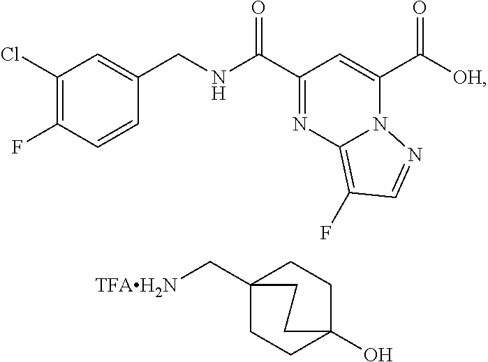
C1(Cl)=C(F)C=CC(CNC(C2=NC3=C(F)C=NN3C(C([OH])=O)=C2)=O)=C1.C12(C[TFAH2N])CCC(O)(CC1)CC2
